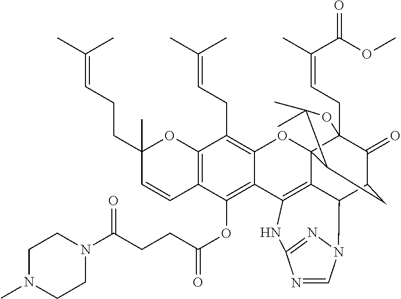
C12=C(C=CC(CCC=C(C)C)(C)O1)C(OC(CCC(N1CCN(C)CC1)=O)=O)=C1C(=C2CC=C(C)C)OC23C4(CC=C(C)C(OC)=O)C(=O)C(CC2C(C)(C)O4)C2C3=C1NC1=NN2C=N1
